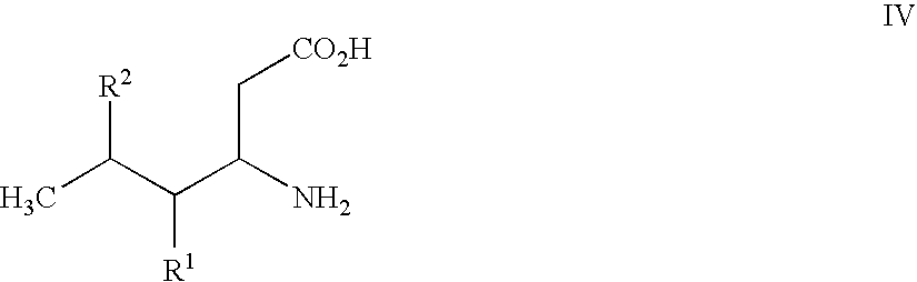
CC(C(C(N)C[CO2H])[R1])[R2]
